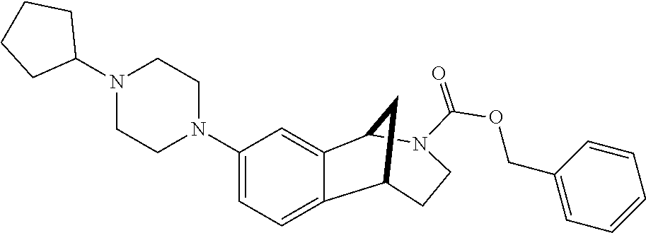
C12=CC=C(N3CCN(C4CCCC4)CC3)C=C1C1N(C(=O)OCC3=CC=CC=C3)CCC2C1
